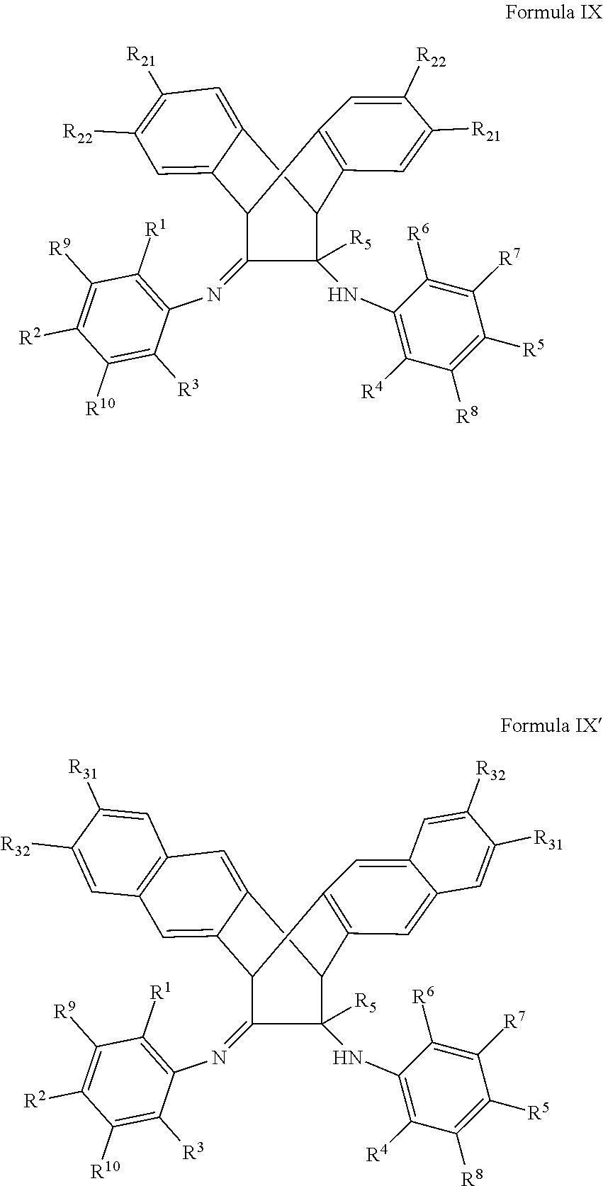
C1(=NC2=C([R1])C([R9])=C([R2])C([R10])=C2[R3])C(NC2=C([R4])C([R8])=C([R5])C([R7])=C2[R6])([R5])C2C3=CC([R21])=C([R22])C=C3C1C1=C2C=C([R21])C([R22])=C1.C1(=NC2=C([R1])C([R9])=C([R2])C([R10])=C2[R3])C(NC2=C([R4])C([R8])=C([R5])C([R7])=C2[R6])([R5])C2C3=CC4=C(C=C3C1C1=C2C=C2C(=C1)C=C([R32])C([R31])=C2)C=C([R32])C([R31])=C4
